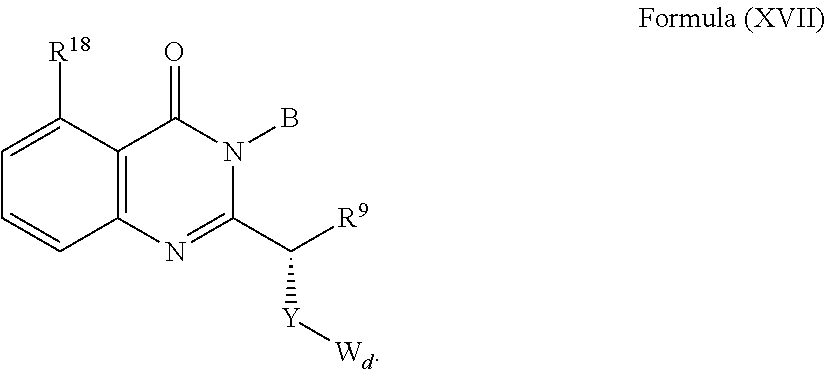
C1=C([R18])C2=C(C=C1)N=C(C([Y][Wd])[R9])N(B)C2=O
